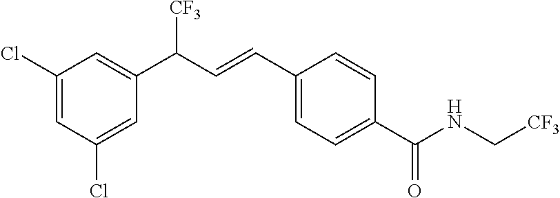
C1(Cl)=CC(Cl)=CC(C(C=CC2=CC=C(C(=O)NC[CF3])C=C2)[CF3])=C1
